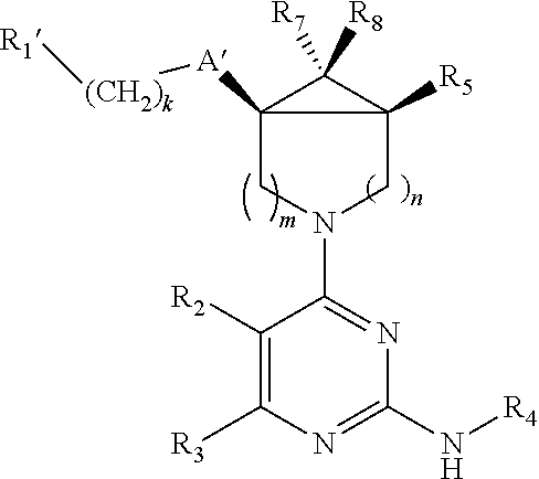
C1([R2])=C([R3])N=C(N[R4])N=C1N1CC2([R5])C([A][(CH2)k][R1])(C1)C2([R8])[R7]
